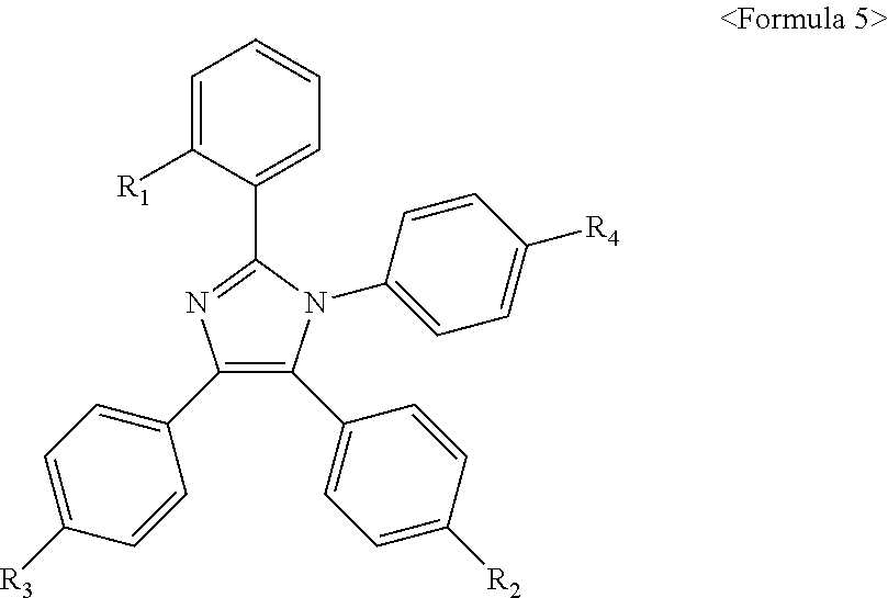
C1(C2=CC=C([R3])C=C2)=C(C2=CC=C([R2])C=C2)N(C2=CC=C([R4])C=C2)C(C2=CC=CC=C2[R1])=N1
